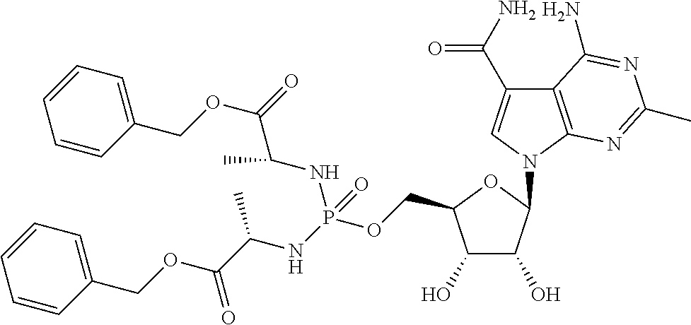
C12=C(N(C3C(O)C(O)C(COP(NC(C(OCC4=CC=CC=C4)=O)C)(=O)NC(C)C(=O)OCC4=CC=CC=C4)O3)C=C1C(N)=O)N=C(C)N=C2N
